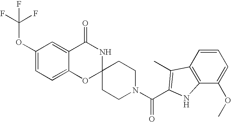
C1(OC(F)(F)F)=CC=C2C(=C1)C(=O)NC1(O2)CCN(C(=O)C2=C(C)C3=C(C(OC)=CC=C3)N2)CC1
